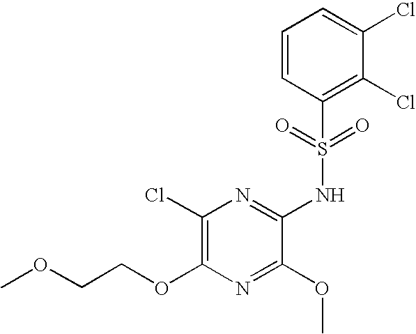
C1(Cl)=C(OCCOC)N=C(OC)C(NS(C2=C(Cl)C(Cl)=CC=C2)(=O)=O)=N1
